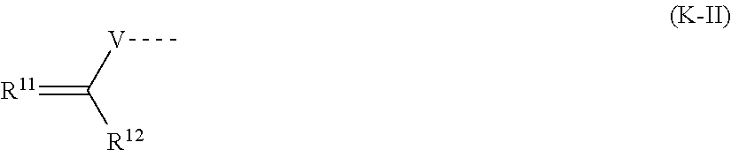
[R11]=C([V]C)[R12]
